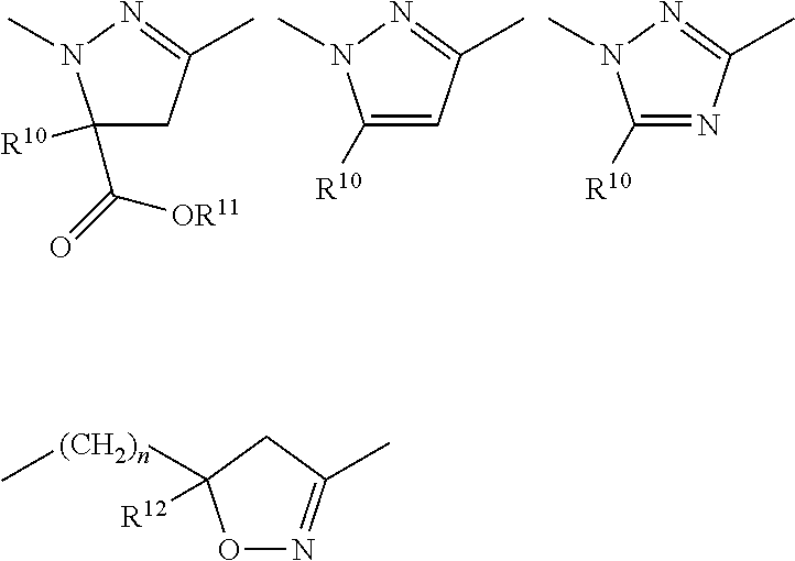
C1([R10])(C([OR11])=O)CC(C)=NN1C.C1([R10])=CC(C)=NN1C.C1([R10])=NC(C)=NN1C.O1N=C(C)CC1([(CH2)n]C)[R12]
